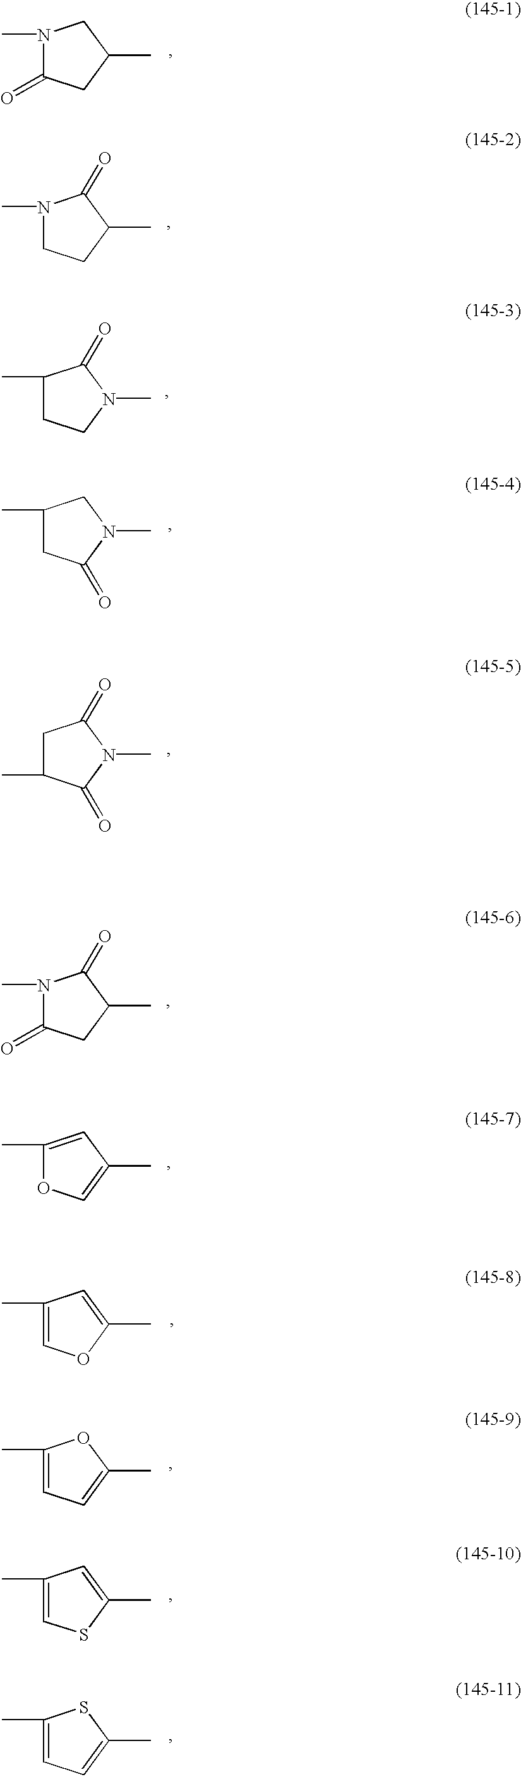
N1(C)C(=O)CC(C)C1.N1(C)CCC(C)C1=O.C1(C)CCN(C)C1=O.C1(C)CC(=O)N(C)C1.C1C(C)C(=O)N(C)C1=O.N1(C)C(=O)CC(C)C1=O.C1(C)=CC(C)=CO1.C1(C)=COC(C)=C1.C1(C)=CC=C(C)O1.C1(C)=CSC(C)=C1.C1(C)=CC=C(C)S1
